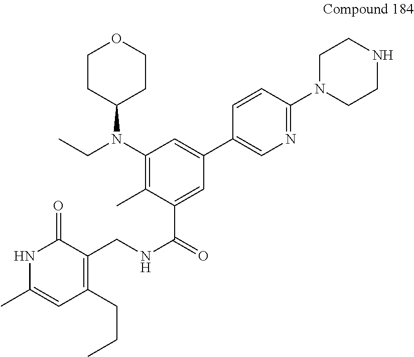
O1CCC(N(C2=C(C)C(C(=O)NCC3=C(CCC)C=C(C)NC3=O)=CC(C3=CN=C(N4CCNCC4)C=C3)=C2)CC)CC1
